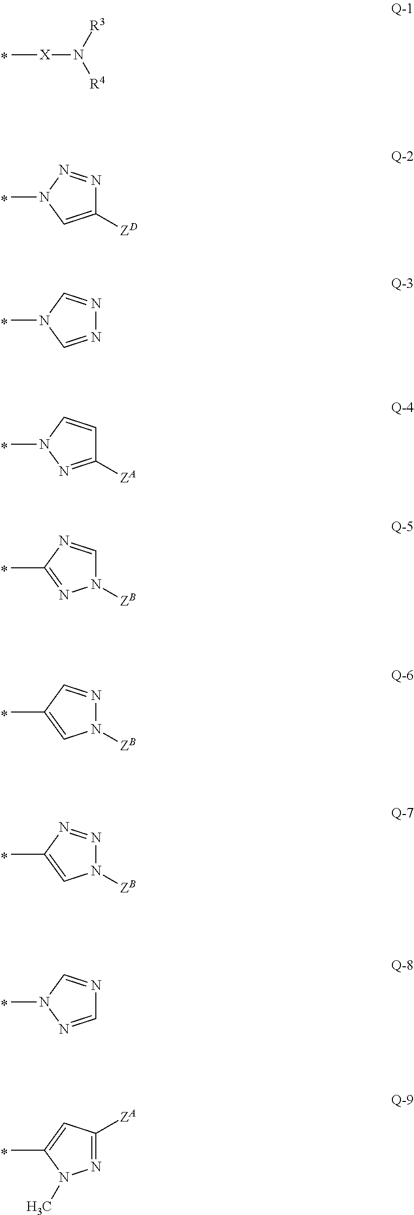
N([X]C)([R4])[R3].C1([ZD])=CN(C)N=N1.N1=CN(C)C=N1.C1([ZA])=NN(C)C=C1.N1([ZB])C=NC(C)=N1.N1([ZB])N=CC(C)=C1.N1([ZB])N=NC(C)=C1.C1=NN(C)C=N1.N1=C([ZA])C=C(C)N1C
